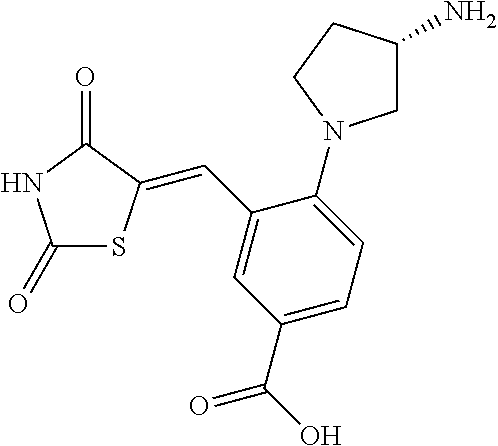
C1(=O)SC(=CC2=CC(C(O)=O)=CC=C2N2CC(N)CC2)C(=O)N1
